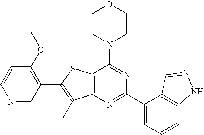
C1CN(C2=NC(C3=CC=CC4=C3C=NN4)=NC3=C2SC(C2=C(OC)C=CN=C2)=C3C)CCO1
